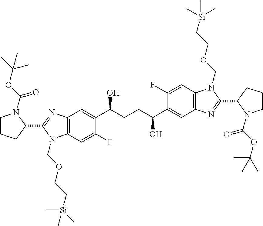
C1(C2=NC3=C(N2COCC[Si](C)(C)C)C=C(F)C(C(CCC(C2=CC4=C(C=C2F)N(COCC[Si](C)(C)C)C(C2N(C(OC(C)(C)C)=O)CCC2)=N4)O)O)=C3)N(C(OC(C)(C)C)=O)CCC1
